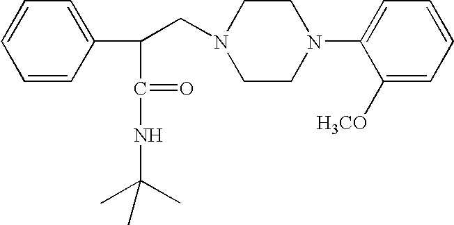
C1=CC(C(CN2CCN(C3=CC=CC=C3[H3CO])CC2)C(NC(C)(C)C)=O)=CC=C1
